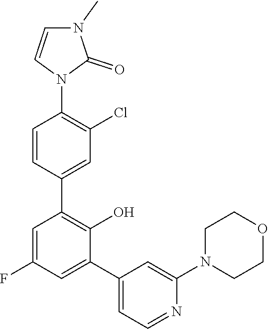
C1N(C2=CC(C3=CC(F)=CC(C4=CC(Cl)=C(N5C=CN(C)C5=O)C=C4)=C3O)=CC=N2)CCOC1
